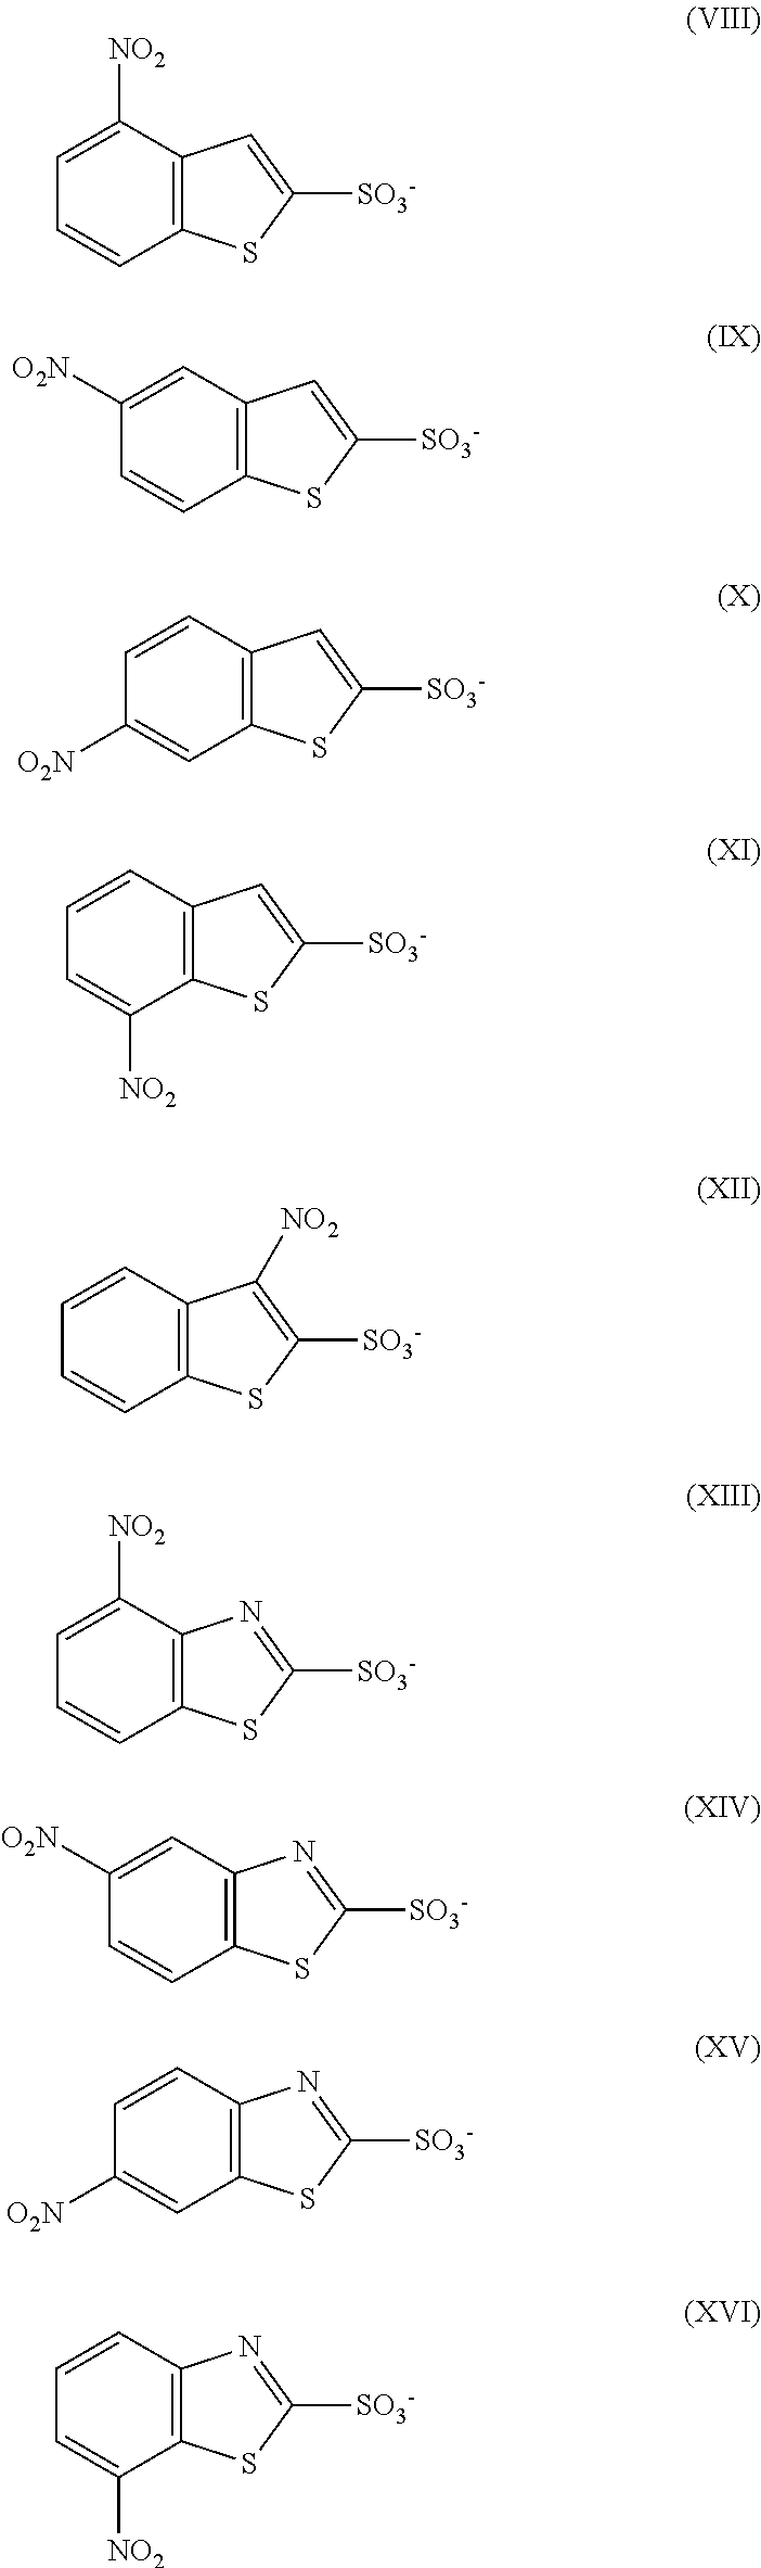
C1([NO2])=CC=CC2=C1C=C([SO3-])S2.C1=C([O2N])C=CC2=C1C=C([SO3-])S2.C1=CC([O2N])=CC2=C1C=C([SO3-])S2.C1=CC=C([NO2])C2=C1C=C([SO3-])S2.C1=CC=CC2=C1C([NO2])=C([SO3-])S2.C1([NO2])=CC=CC2=C1N=C([SO3-])S2.C1=C([O2N])C=CC2=C1N=C([SO3-])S2.C1=CC([O2N])=CC2=C1N=C([SO3-])S2.C1=CC=C([NO2])C2=C1N=C([SO3-])S2
